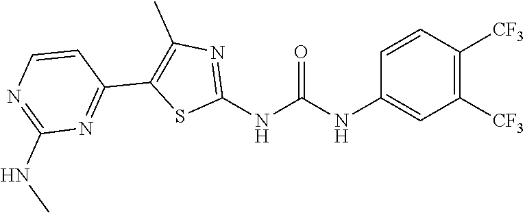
C1([CF3])=C([CF3])C=CC(NC(NC2=NC(C)=C(C3=NC(NC)=NC=C3)S2)=O)=C1
